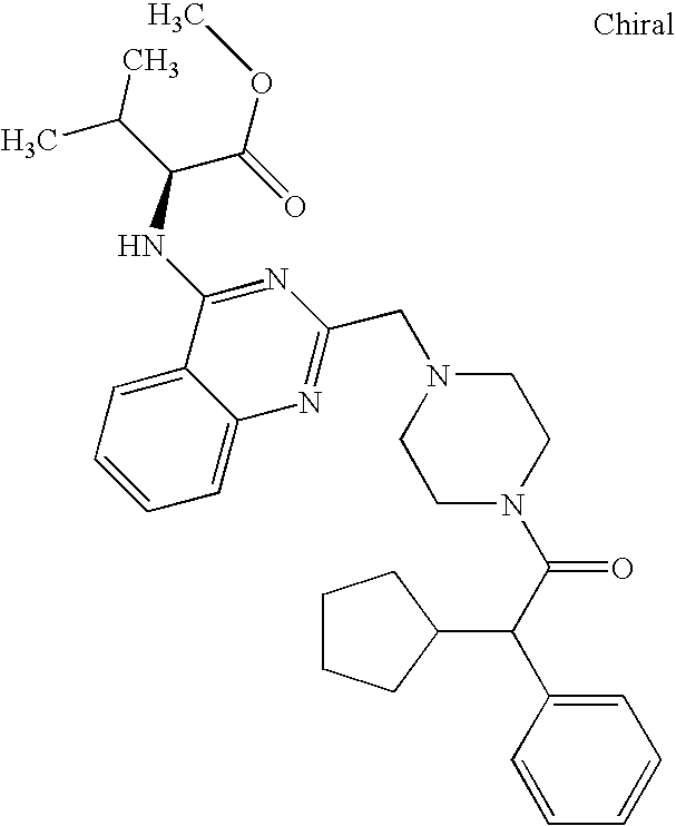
C1=C2C(=CC=C1)C(NC(C(C)C)C(=O)OC)=NC(CN1CCN(C(C(C3=CC=CC=C3)C3CCCC3)=O)CC1)=N2
